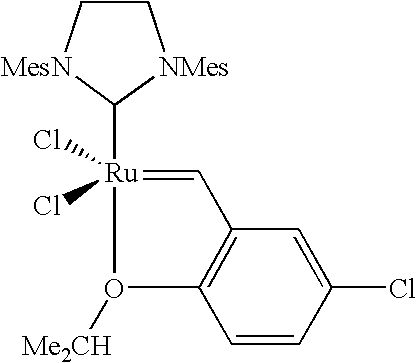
[Ru]1(Cl)(Cl)(C2[MesN]CC[NMes]2)=CC2=C(C=CC(Cl)=C2)O1[Me2CH]
